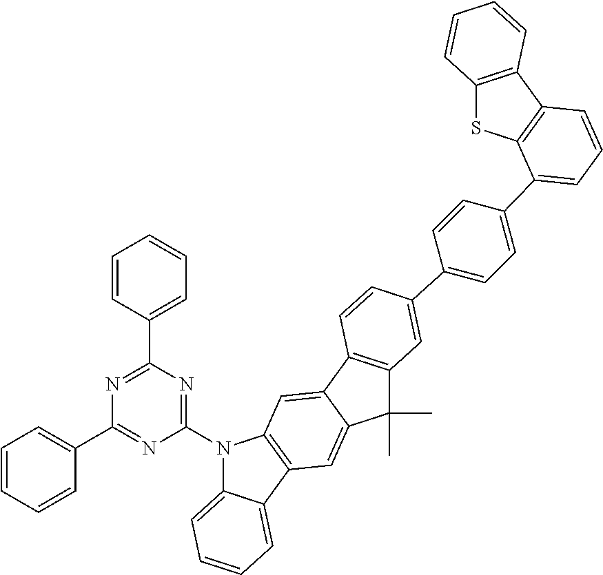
C1=CC=CC(C2=NC(N3C4=CC=CC=C4C4=C3C=C3C(=C4)C(C)(C)C4=C3C=CC(C3=CC=C(C5=CC=CC6=C5SC5=C6C=CC=C5)C=C3)=C4)=NC(C3=CC=CC=C3)=N2)=C1
